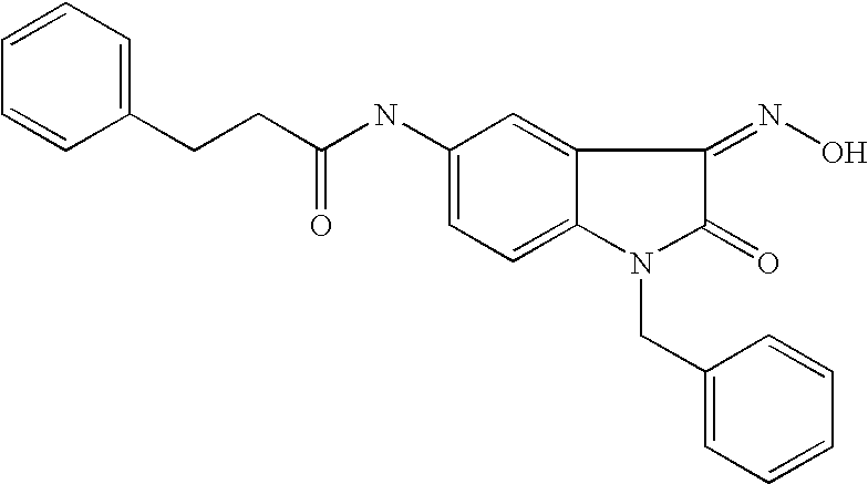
C(NC1=CC=C2C(=C1)C(=NO)C(=O)N2CC1=CC=CC=C1)(CCC1=CC=CC=C1)=O
